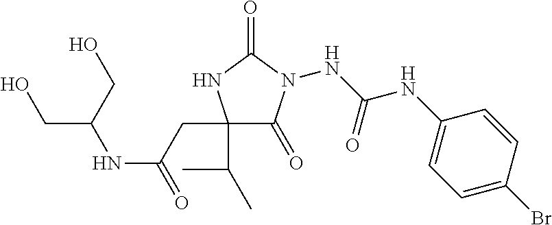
N(C(NC1=CC=C(Br)C=C1)=O)N1C(=O)C(C(C)C)(CC(NC(CO)CO)=O)NC1=O
